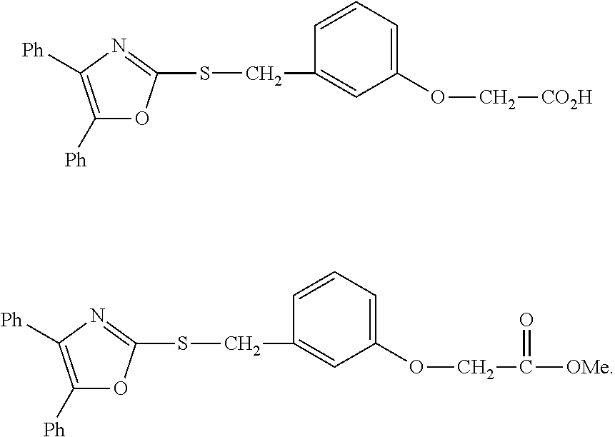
C1([Ph])=C([Ph])N=C(SCC2=CC(OC[CO2H])=CC=C2)O1.C1([Ph])=C([Ph])N=C(SCC2=CC(OCC([OMe])=O)=CC=C2)O1
